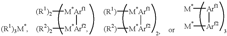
[(R1)2][M*Arf1][M*Arf2][(R2)2].[(R1)][M*Arf1][M*Arf2][(R2)].[M*][Arf1][Arf2][M*]
